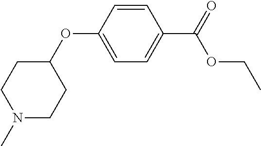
N1(C)CCC(OC2=CC=C(C(OCC)=O)C=C2)CC1
